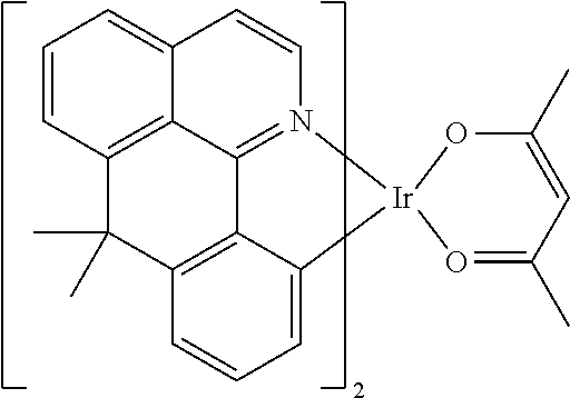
C1=CC2=C3C(=C1)C=CN1=C3C3=C(C=CC=C3[Ir]13O=C(C)C=C(C)O3)C2(C)C
